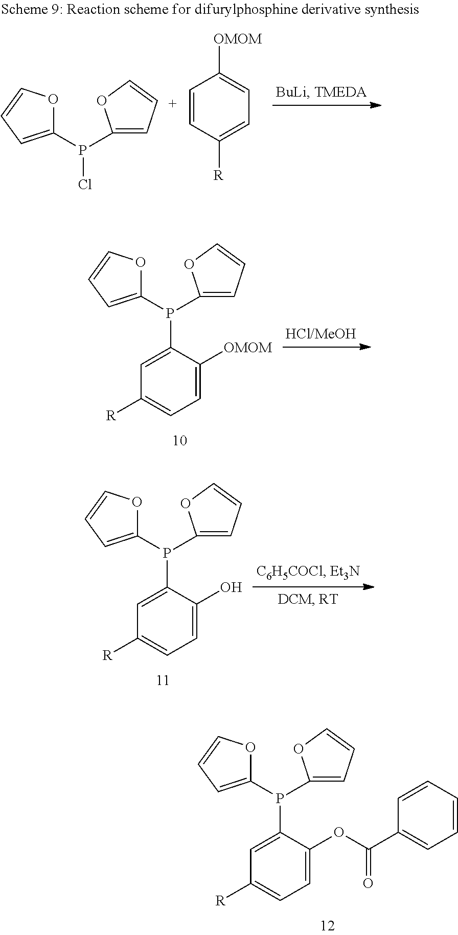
C1(P(C2=CC([R])=CC=C2OC(C2=CC=CC=C2)=O)C2=CC=CO2)=CC=CO1.C1(P(Cl)C2=C[C+]=CO2)=CC=CO1.C1=CC([R])=CC=C1[OMOM].C1(P(C2=CC([R])=CC=C2[OMOM])C2=CC=CO2)=CC=CO1.C1(P(C2=CC([R])=CC=C2O)C2=CC=CO2)=CC=CO1
